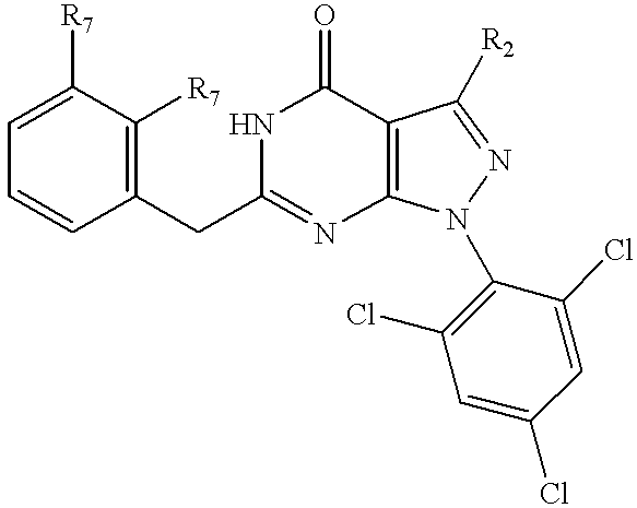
C1=C([R7])C([R7])=C(CC2=NC3=C(C(=O)N2)C([R2])=NN3C2=C(Cl)C=C(Cl)C=C2Cl)C=C1
